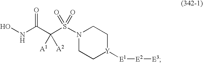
ONC(C(S(N1CC[Y]([E1][E2][E3])CC1)(=O)=O)([A1])[A2])=O
